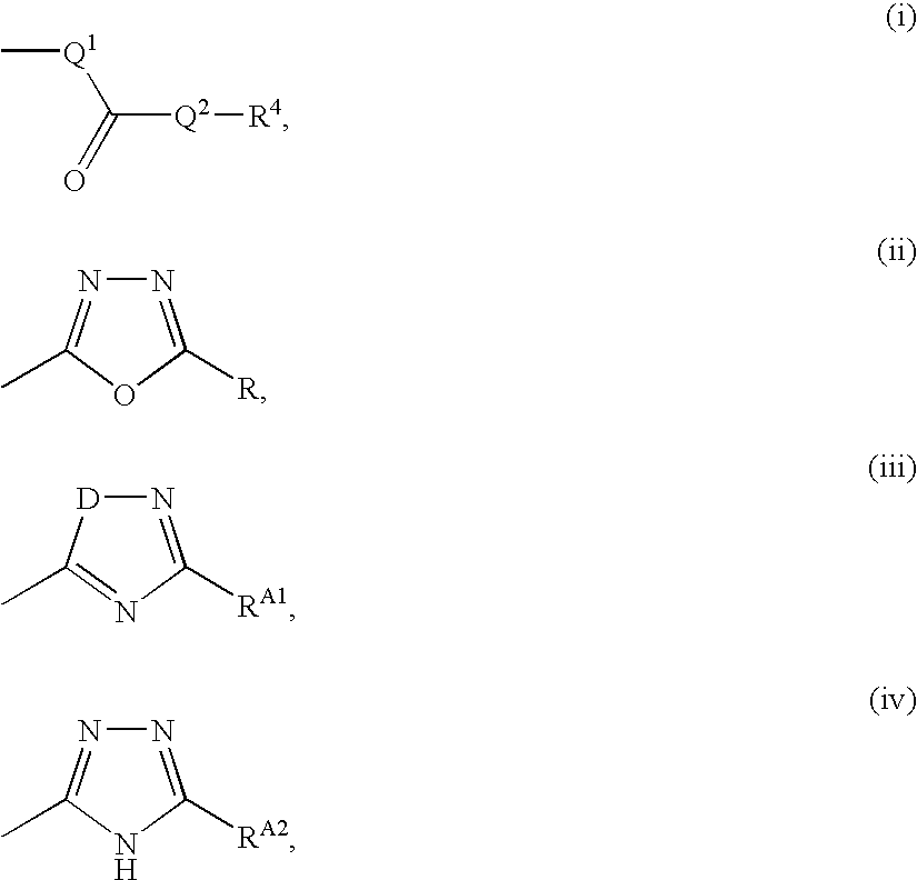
C[Q1]C(=O)[Q2][R4].N1=C([R])OC(C)=N1.N1=C([RA1])N=C(C)[D]1.N1=C([RA2])NC(C)=N1
